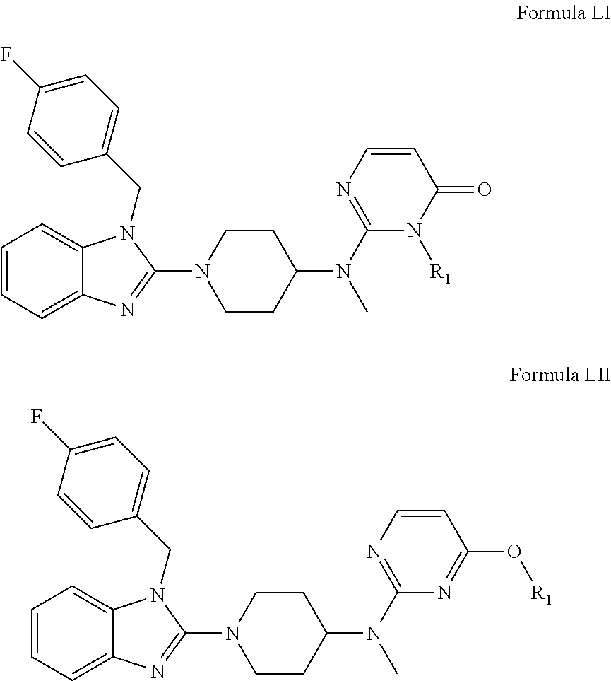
C1=CC=C2C(=C1)N(CC1=CC=C(F)C=C1)C(N1CCC(N(C3=NC=CC(=O)N3[R1])C)CC1)=N2.C1=CC=C2C(=C1)N(CC1=CC=C(F)C=C1)C(N1CCC(N(C3=NC=CC(O[R1])=N3)C)CC1)=N2
